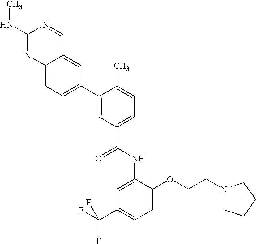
N(C1=NC2=CC=C(C3=CC(C(=O)NC4=CC(C(F)(F)F)=CC=C4OCCN4CCCC4)=CC=C3C)C=C2C=N1)C
